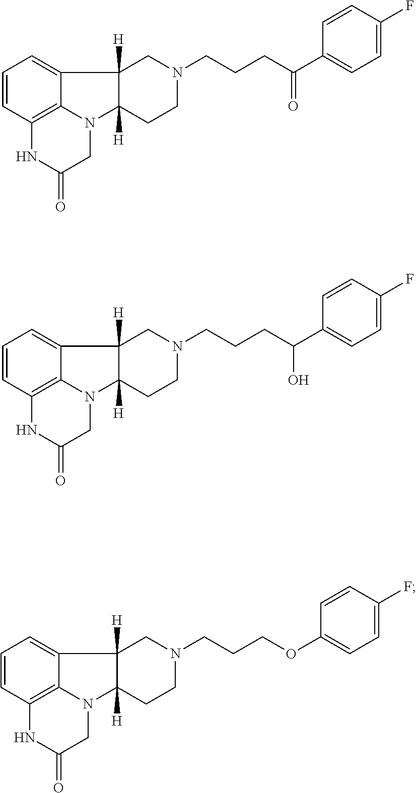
C1=CC2=C3C(=C1)C1([H])C([H])(N3CC(=O)N2)CCN(CCCC(C2=CC=C(F)C=C2)=O)C1.C1=CC2=C3C(=C1)C1([H])C([H])(N3CC(=O)N2)CCN(CCCC(C2=CC=C(F)C=C2)O)C1.C1=CC2=C3C(=C1)C1([H])C([H])(N3CC(=O)N2)CCN(CCCOC2=CC=C(F)C=C2)C1
